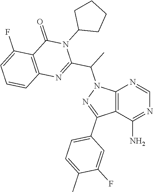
C12=C(C(N)=NC=N1)C(C1=CC=C(C)C(F)=C1)=NN2C(C)C1=NC2=C(C(=O)N1C1CCCC1)C(F)=CC=C2
